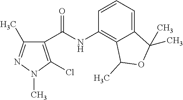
C1(C(NC2=C3C(=CC=C2)C(C)(C)OC3C)=O)=C(Cl)N(C)N=C1C
